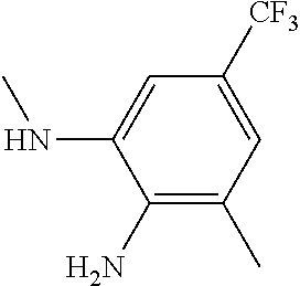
C1([CF3])=CC(C)=C(N)C(NC)=C1
